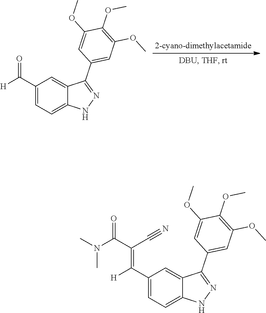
C1(C(=O)[H])=CC=C2C(=C1)C(C1=CC(OC)=C(OC)C(OC)=C1)=NN2.C1(C(=C(C(=O)N(C)C)C#N)[H])=CC=C2C(=C1)C(C1=CC(OC)=C(OC)C(OC)=C1)=NN2
